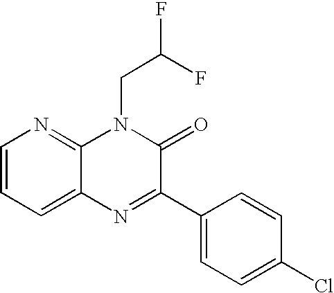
C1=CC=C2C(=N1)N(CC(F)F)C(=O)C(C1=CC=C(Cl)C=C1)=N2
